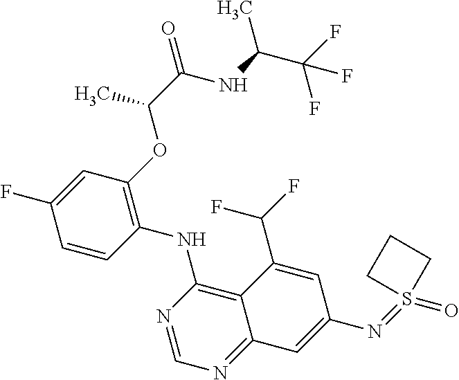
C1=CC(NC2=C3C(=NC=N2)C=C(N=S2(=O)CCC2)C=C3C(F)F)=C(OC(C(NC(C(F)(F)F)C)=O)C)C=C1F
